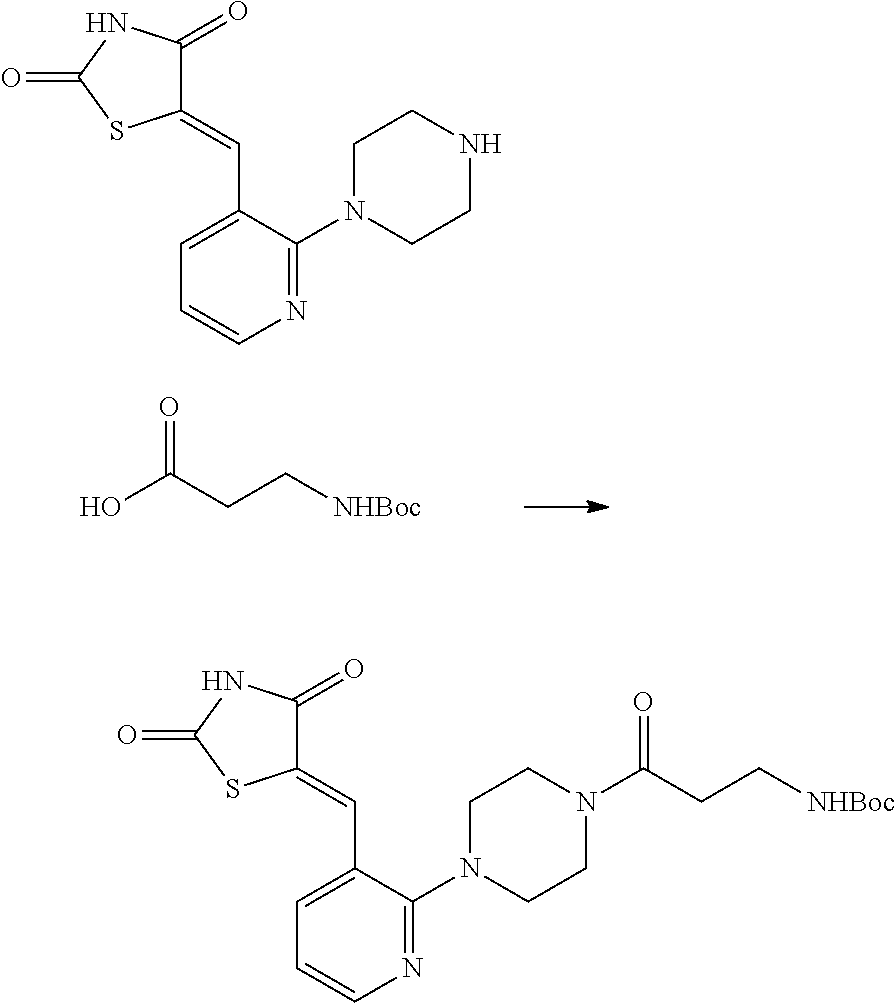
C1=C(C=C2C(=O)NC(=O)S2)C(N2CCN(C(CC[NHBoc])=O)CC2)=NC=C1.C1=C(C=C2C(=O)NC(=O)S2)C(N2CCNCC2)=NC=C1.OC(CC[NHBoc])=O
